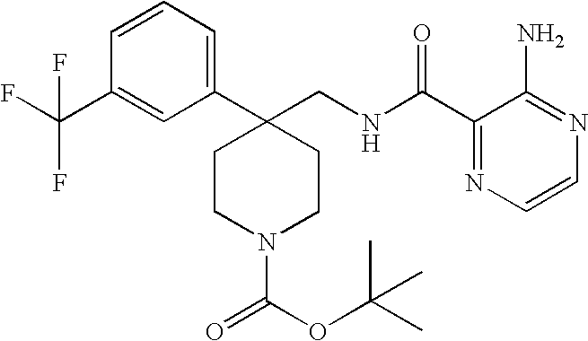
C1CC(C2=CC=CC(C(F)(F)F)=C2)(CNC(C2=NC=CN=C2N)=O)CCN1C(=O)OC(C)(C)C
